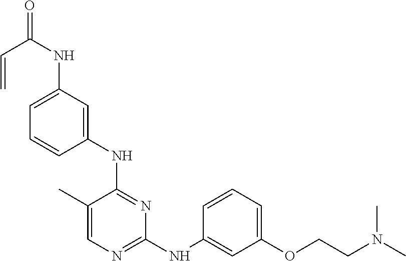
N(C1=NC(NC2=CC(OCCN(C)C)=CC=C2)=NC=C1C)C1=CC(NC(=O)C=C)=CC=C1
